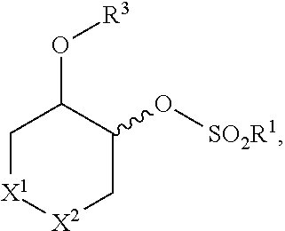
C1[X1][X2]CC(O[SO2R1])C1O[R3]
